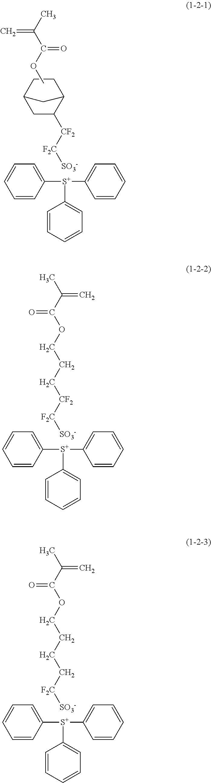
C1CC2CC([CF2][F2C][SO3-])C1C2.C=C(C)C(OC)=O.C1=C([S+](C2=CC=CC=C2)C2=CC=CC=C2)C=CC=C1.C(CC[CF2][F2C][SO3-])OC(C(=C)C)=O.C1=C([S+](C2=CC=CC=C2)C2=CC=CC=C2)C=CC=C1.C(CCC[F2C][SO3-])OC(C(=C)C)=O.C1=C([S+](C2=CC=CC=C2)C2=CC=CC=C2)C=CC=C1
